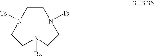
C1CN([Ts])CCN([Bz])CCN1[Ts]
